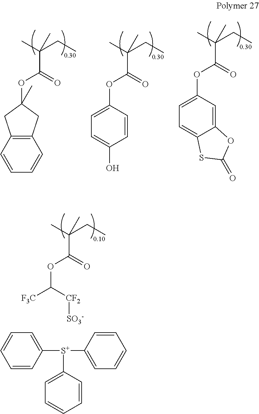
C(OC(C(C)(CC)C)=O)([F3C])[CF2][SO3-].C1([S+](C2=CC=CC=C2)C2=CC=CC=C2)=CC=CC=C1.C1(OC(C(C)(CC)C)=O)=CC=C2C(=C1)OC(=O)S2.C12=C(C=CC=C1)CC(OC(C(C)(CC)C)=O)(C)C2.C1(OC(C(C)(CC)C)=O)=CC=C(O)C=C1
